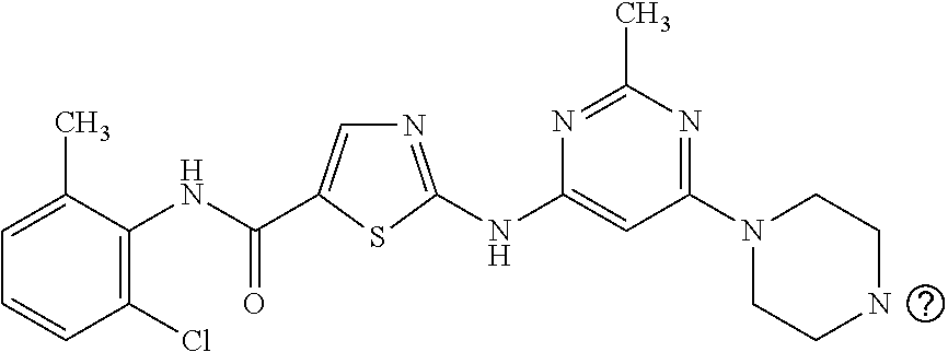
C1(Cl)=C(NC(=O)C2=CN=C(NC3=CC(N4CCNCC4)=NC(C)=N3)S2)C(C)=CC=C1
